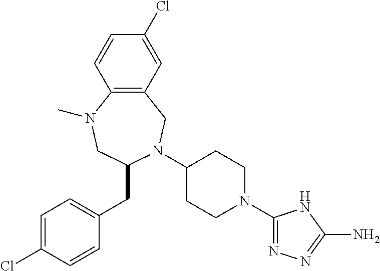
C1(N2C(CC3=CC=C(Cl)C=C3)CN(C)C3=C(C2)C=C(Cl)C=C3)CCN(C2=NN=C(N)N2)CC1
